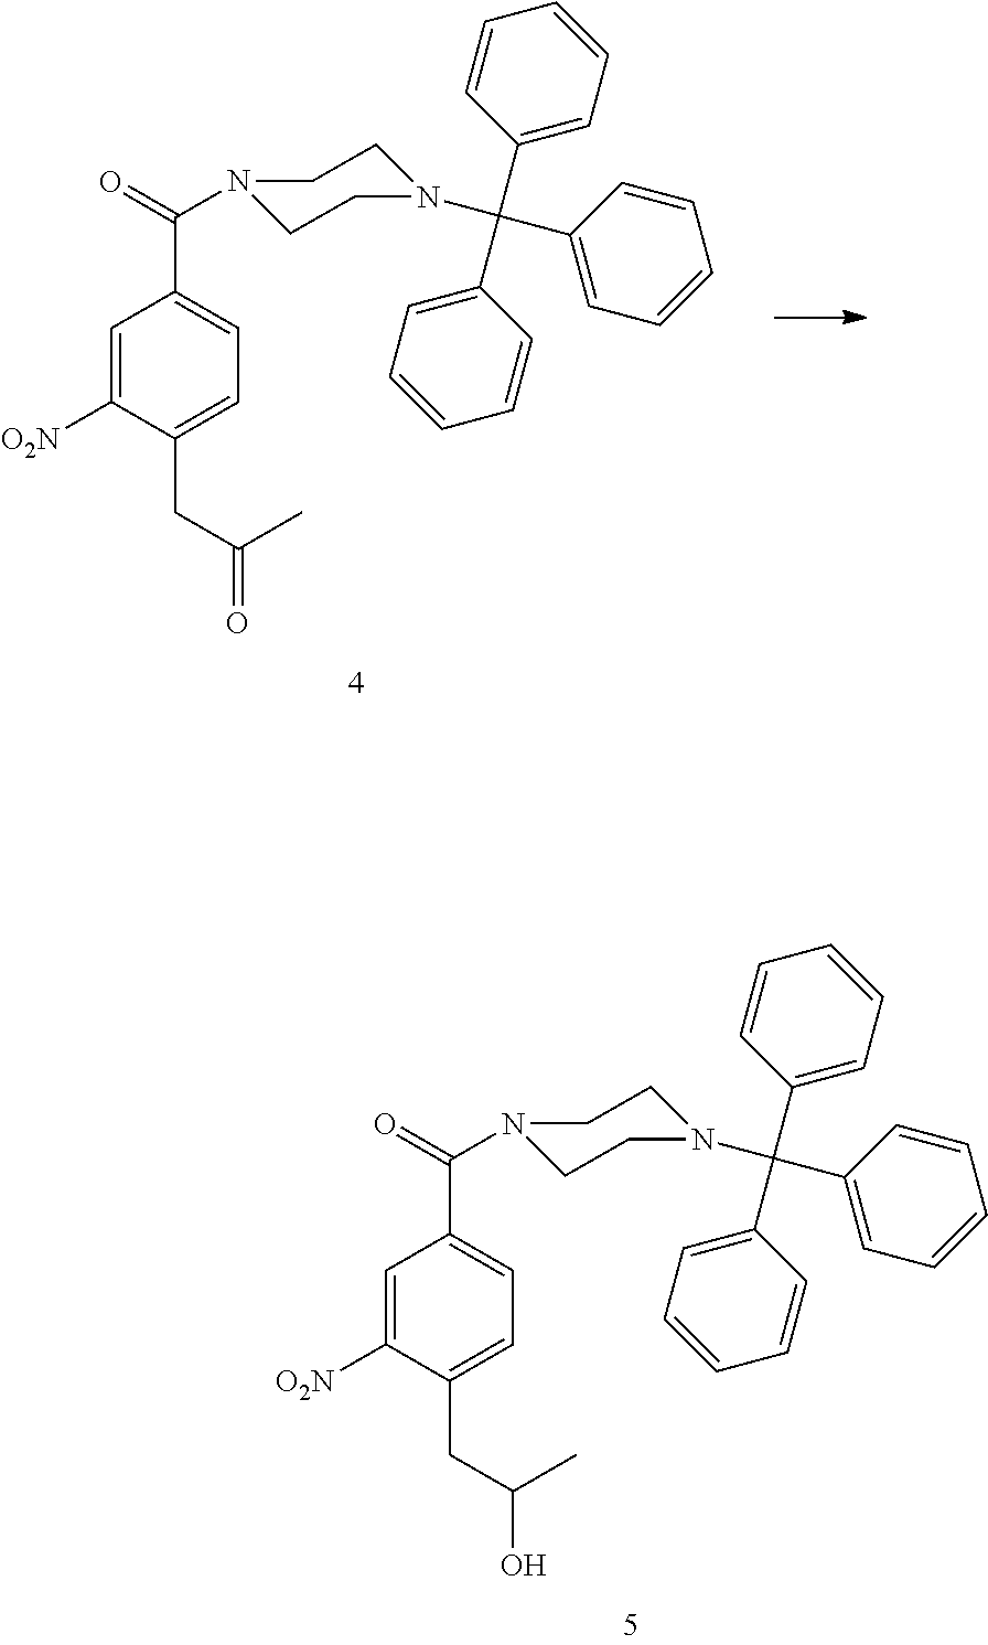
C1=C([O2N])C(CC(C)O)=CC=C1C(=O)N1CCN(C(C2=CC=CC=C2)(C2=CC=CC=C2)C2=CC=CC=C2)CC1.C1=C([O2N])C(CC(C)=O)=CC=C1C(=O)N1CCN(C(C2=CC=CC=C2)(C2=CC=CC=C2)C2=CC=CC=C2)CC1
